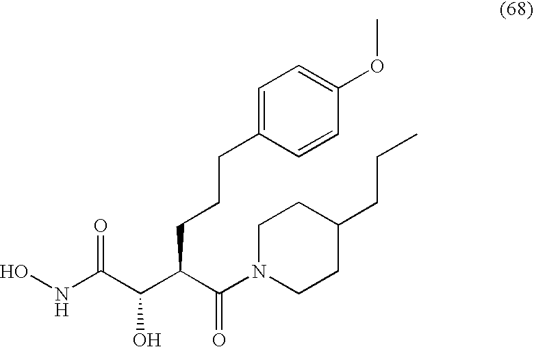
ONC(C(C(C(N1CCC(CCC)CC1)=O)CCCC1=CC=C(OC)C=C1)O)=O
